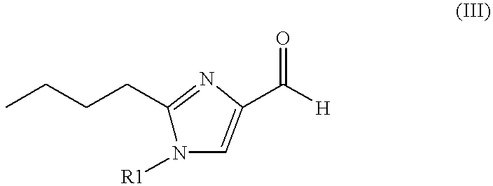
CCCCC1=NC(C([H])=O)=CN1[R1]
